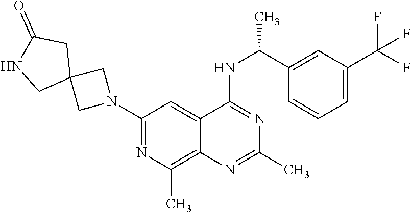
C1(N2CC3(C2)CC(=O)NC3)=NC(C)=C2C(=C1)C(NC(C)C1=CC(C(F)(F)F)=CC=C1)=NC(C)=N2
